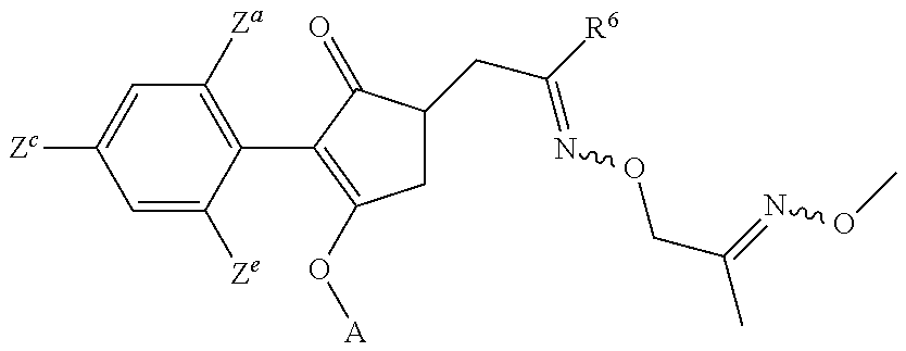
C1=C([Ze])C(C2=C(O[A])CC(CC(=NOCC(=NOC)C)[R6])C2=O)=C([Za])C=C1[Zc]
